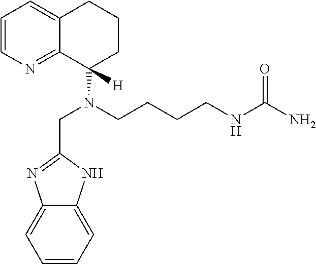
C1=CN=C2C(=C1)CCCC2(N(CC1=NC2=CC=CC=C2N1)CCCCNC(N)=O)[H]
